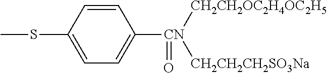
CSC1=CC=C([CN]([CH2CH2OC2H4OC2H5])([CH2CH2CH2SO3Na])=O)C=C1
